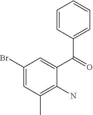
C1(Br)=CC(C)=C(N)C(C(=O)C2=CC=CC=C2)=C1
